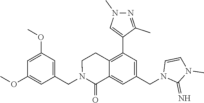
C1(OC)=CC(OC)=CC(CN2C(=O)C3=CC(CN4C(=N)N(C)C=C4)=CC(C4=CN(C)N=C4C)=C3CC2)=C1
